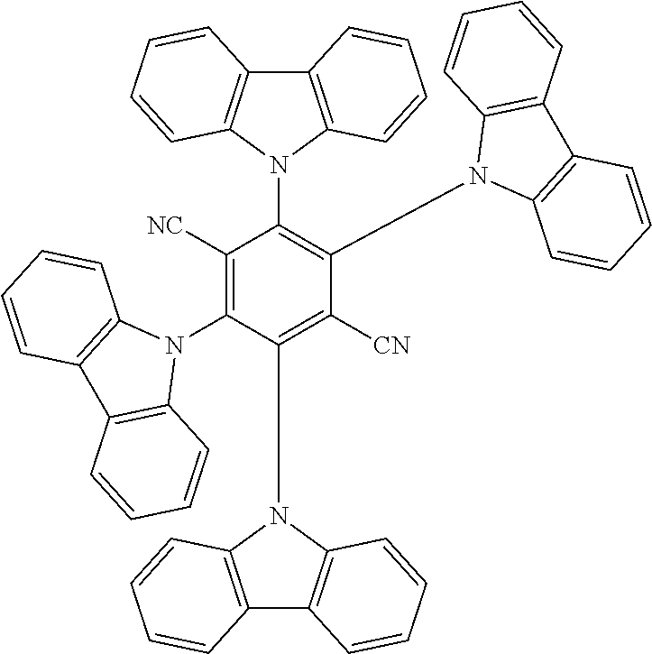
C12=C(N(C3=C(N4C5=C(C6=C4C=CC=C6)C=CC=C5)C([CN])=C(N4C5=C(C6=C4C=CC=C6)C=CC=C5)C(N4C5=C(C6=C4C=CC=C6)C=CC=C5)=C3[NC])C3=C1C=CC=C3)C=CC=C2
